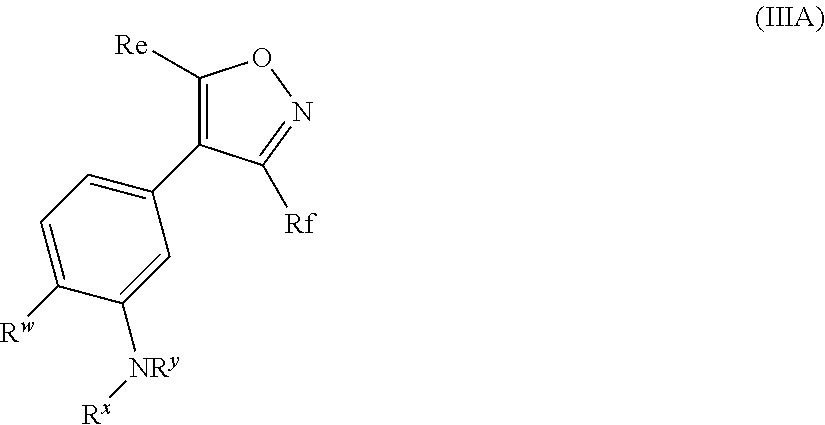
C1([Re])=C(C2=CC=C([Rw])C([NRy][Rx])=C2)C([Rf])=NO1
